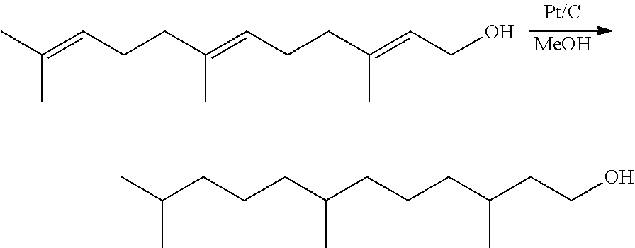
C(C)(C)=CCCC(=CCCC(=CCO)C)C.[MeOH].C(C)(C)CCCC(CCCC(CCO)C)C
